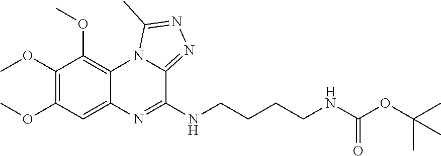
COC1=C(OC)C=C2C(=C1OC)N1C(=NN=C1C)C(NCCCCNC(OC(C)(C)C)=O)=N2
